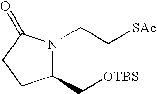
C1(C[OTBS])N(CC[SAc])C(=O)CC1
